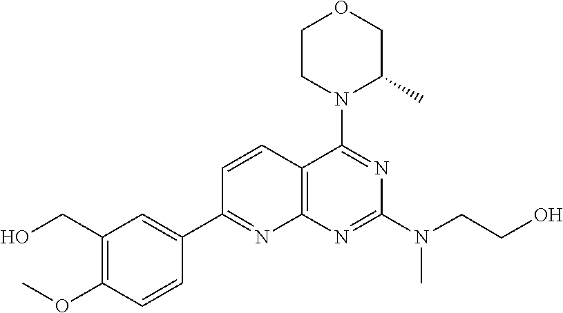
C1=CC2=C(N=C1C1=CC(CO)=C(OC)C=C1)N=C(N(CCO)C)N=C2N1C(C)COCC1
